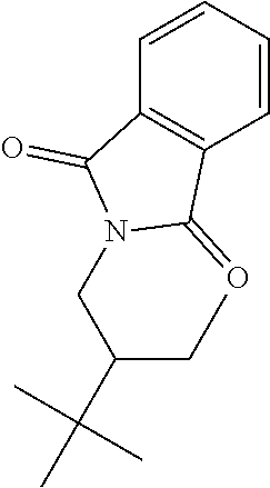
C1=CC=CC2=C1C(=O)N(CC(C(C)(C)C)CC)C2=O
